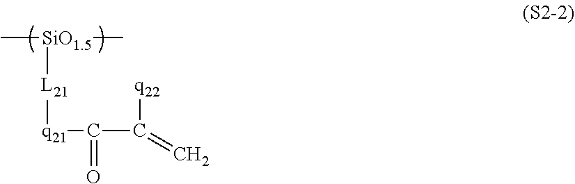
C[SiO1.5](C)[L21][q21]C(C(=C)[q22])=O
